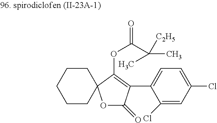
C1CCCCC12OC(=O)C(C1=CC=C(Cl)C=C1Cl)=C2OC(C(C)([C2H5])C)=O
